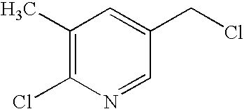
C1(C)=C(Cl)N=CC(CCl)=C1
